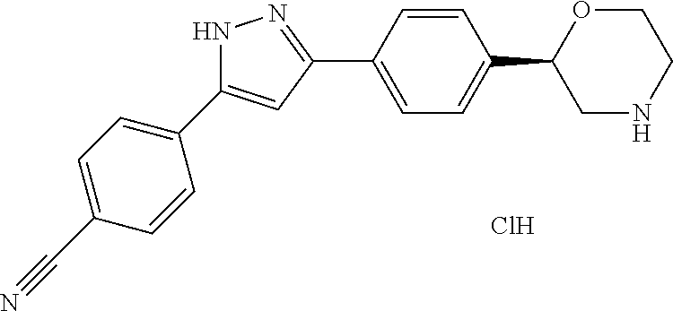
Cl.C1OC(C2=CC=C(C3=NNC(C4=CC=C(C#N)C=C4)=C3)C=C2)CNC1
